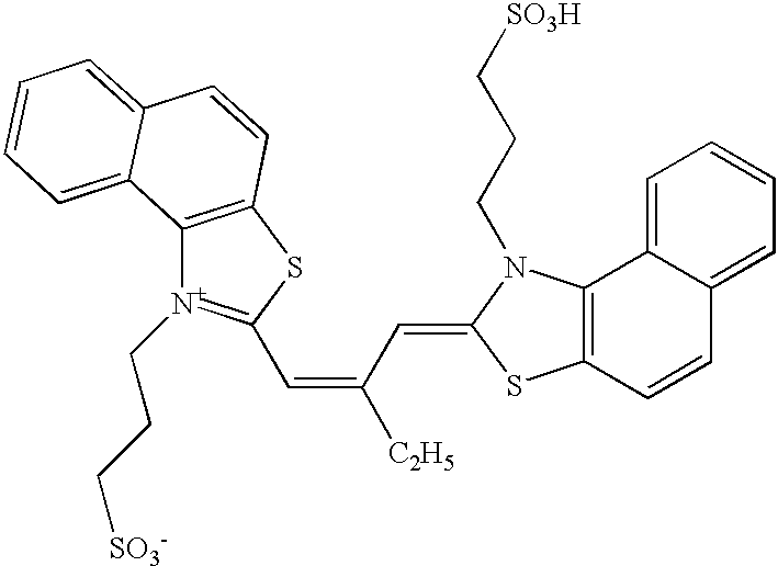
C12=C(SC(C=C([C2H5])C=C3N(CCC[SO3H])C4=C(S3)C=CC3=CC=CC=C43)=[N+]1CCC[SO3-])C=CC1=CC=CC=C21
